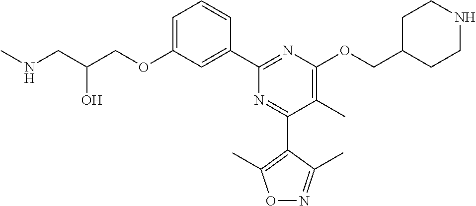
C1=C(OCC(CNC)O)C=C(C2=NC(OCC3CCNCC3)=C(C)C(C3=C(C)ON=C3C)=N2)C=C1
